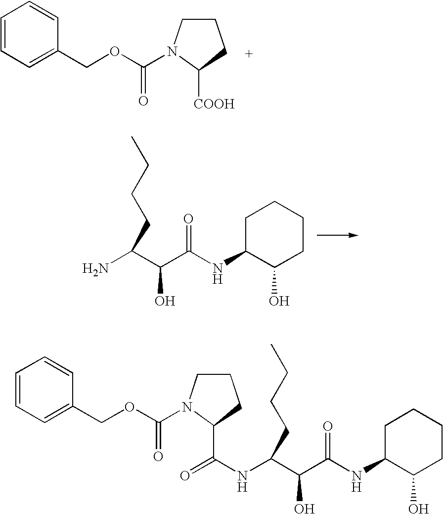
C1=CC=C(COC(N2CCCC2[COOH])=O)C=C1.NC(C(C(NC1C(O)CCCC1)=O)O)CCCC.C(C(C(NC1C(O)CCCC1)=O)O)(CCCC)NC(C1N(C(OCC2=CC=CC=C2)=O)CCC1)=O
